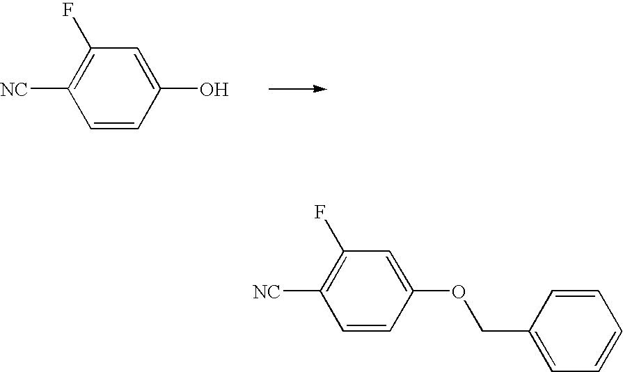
C1=CC(O)=CC(F)=C1[NC].C1=CC(OCC2=CC=CC=C2)=CC(F)=C1[NC]
